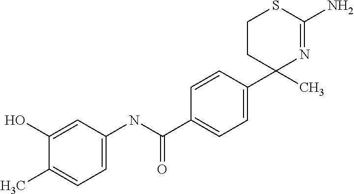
C1(C2=CC=C(C(NC3=CC=C(C)C(O)=C3)=O)C=C2)(C)N=C(N)SCC1
